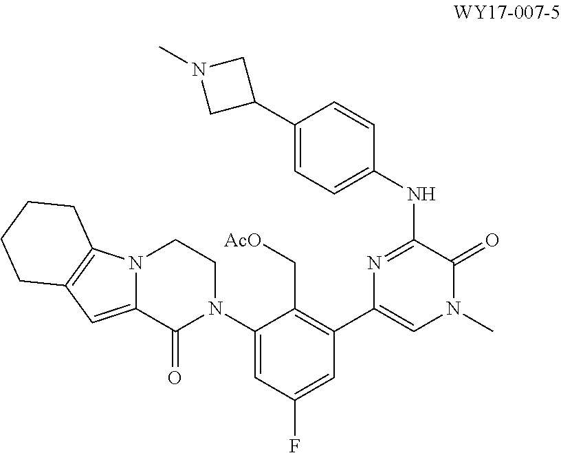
C1(N2CCN3C(=CC4=C3CCCC4)C2=O)=CC(F)=CC(C2=CN(C)C(=O)C(NC3=CC=C(C4CN(C)C4)C=C3)=N2)=C1C[AcO]
